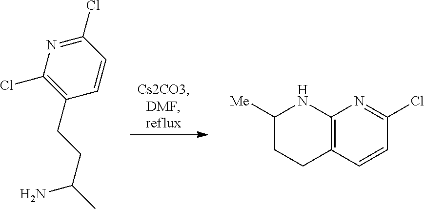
C1(CCC(C)N)=C(Cl)N=C(Cl)C=C1.C12=C(C=CC(Cl)=N1)CCC([Me])N2
